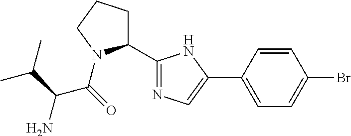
N1=C(C2CCCN2C(=O)C(C(C)C)N)NC(C2=CC=C(Br)C=C2)=C1
